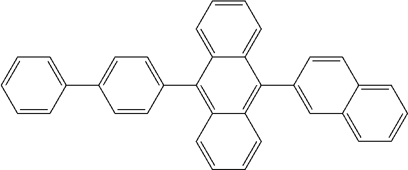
C1=C(C2=CC=C(C3=C4C(=C(C5=CC6=CC=CC=C6C=C5)C5=CC=CC=C35)C=CC=C4)C=C2)C=CC=C1
